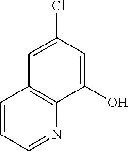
C1=CC=NC2=C1C=C(Cl)C=C2O
